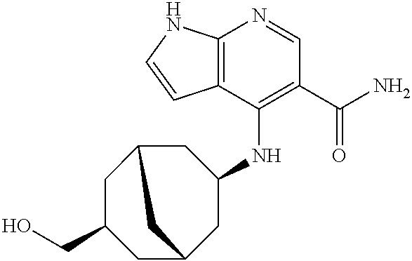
C12=C(C(NC3CC4CC(CO)CC(C3)C4)=C(C(N)=O)C=N1)C=CN2
